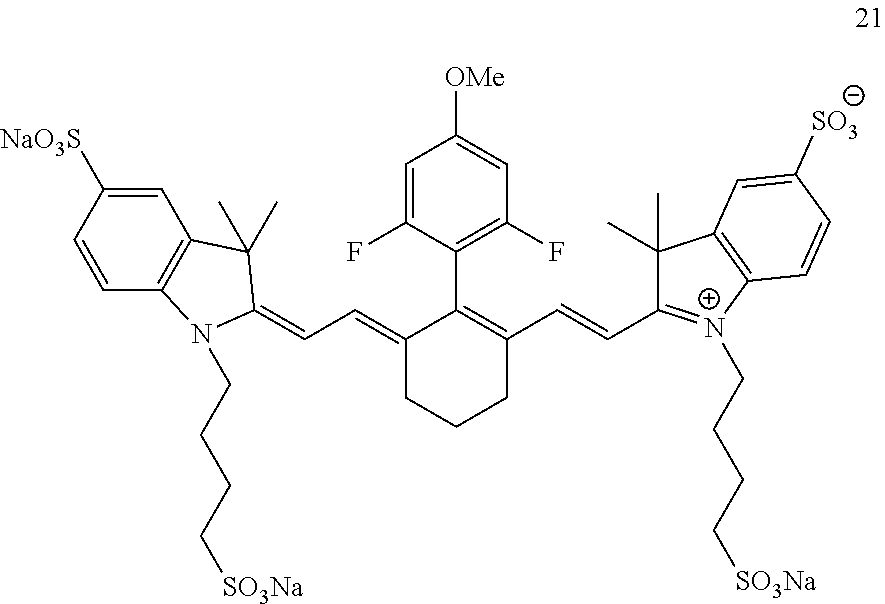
C1=C(F)C(C2=C(C=CC3=[N+](CCCC[SO3Na])C4=C(C3(C)C)C=C([SO3])C=C4)CCCC2=CC=C2N(CCCC[SO3Na])C3=C(C=C([NaO3S])C=C3)C2(C)C)=C(F)C=C1[OMe]
